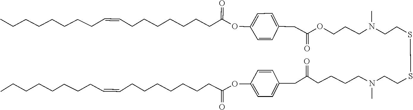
C1(OC(CCCCCCCC=CCCCCCCCC)=O)=CC=C(CC(=O)CCCCN(C)CCSSCCN(C)CCCOC(CC2=CC=C(OC(CCCCCCCC=CCCCCCCCC)=O)C=C2)=O)C=C1
